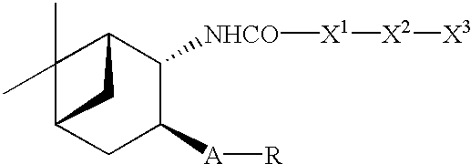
C1(C)(C)C2CC([A][R])C([NHCO][X1][X2][X3])C1C2
